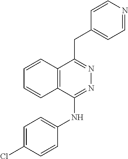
C1=C(Cl)C=CC(NC2=NN=C(CC3=CC=NC=C3)C3=C2C=CC=C3)=C1
